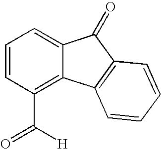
C12=CC=CC(C([H])=O)=C1C1=C(C2=O)C=CC=C1
